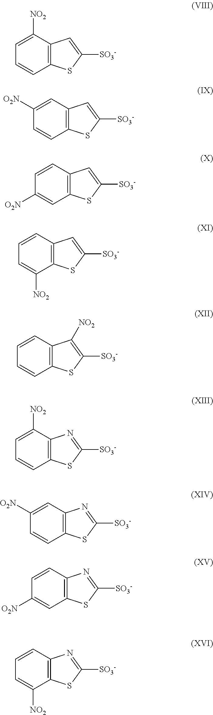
C1=CC2=C(C([NO2])=C1)C=C([SO3-])S2.C1=CC2=C(C=C1[O2N])C=C([SO3-])S2.C1([O2N])=CC2=C(C=C1)C=C([SO3-])S2.C1=C([NO2])C2=C(C=C1)C=C([SO3-])S2.C1=CC2=C(C=C1)C([NO2])=C([SO3-])S2.C1=CC2=C(C([NO2])=C1)N=C([SO3-])S2.C1=CC2=C(C=C1[O2N])N=C([SO3-])S2.C1([O2N])=CC2=C(C=C1)N=C([SO3-])S2.C1=C([NO2])C2=C(C=C1)N=C([SO3-])S2
